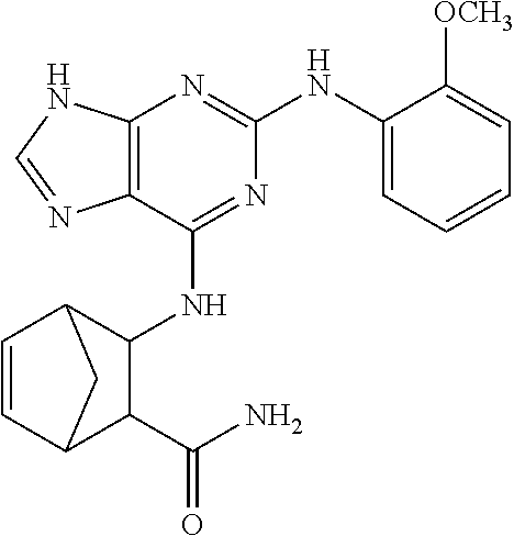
C12=C(C(NC3C4C=CC(C3C(N)=O)C4)=NC(NC3=CC=CC=C3[OCH3])=N1)N=CN2
